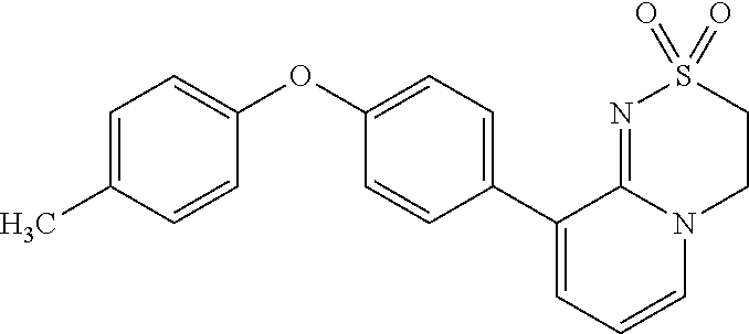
C1(OC2=CC=C(C)C=C2)=CC=C(C2=CC=CN3C2=NS(=O)(=O)CC3)C=C1
